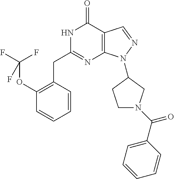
N1C(CC2=C(OC(F)(F)F)C=CC=C2)=NC2=C(C1=O)C=NN2C1CN(C(C2=CC=CC=C2)=O)CC1
